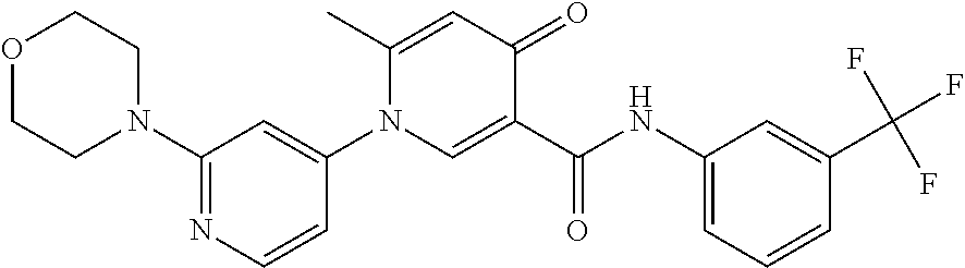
C1(NC(C2=CN(C3=CC(N4CCOCC4)=NC=C3)C(C)=CC2=O)=O)=CC=CC(C(F)(F)F)=C1
